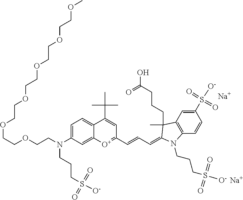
[Na].[O+]1=C(C=CC=C2C(C)(CCCC(O)=O)C3=C(C=CC(S(=O)([O-])=O)=C3)N2CCCS([O-])(=O)=O)C=C(C(C)(C)C)C2=CC=C(N(CCOCCOCCOCCOCCOCCOC)CCCS(=O)(=O)[O-])C=C12.[Na]
